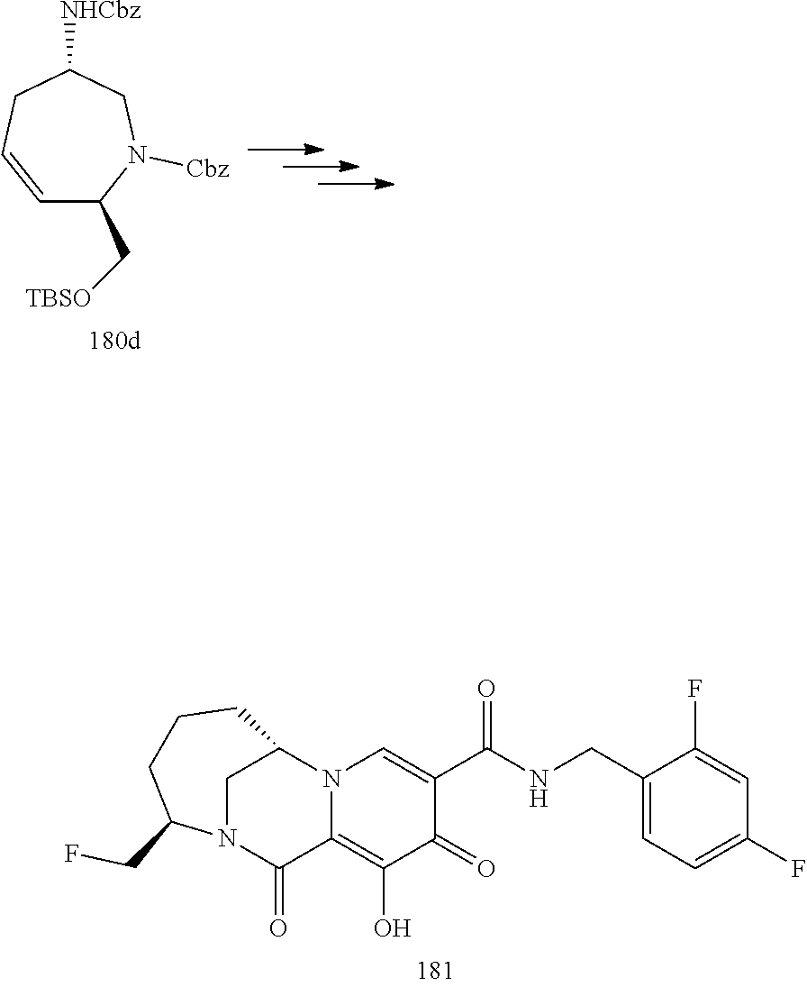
C1=CCC([NHCbz])CN([Cbz])C1C[TBSO].C1(F)=CC(F)=CC=C1CNC(C1=CN2C(=C(O)C1=O)C(=O)N1CC2CCCC1CF)=O
